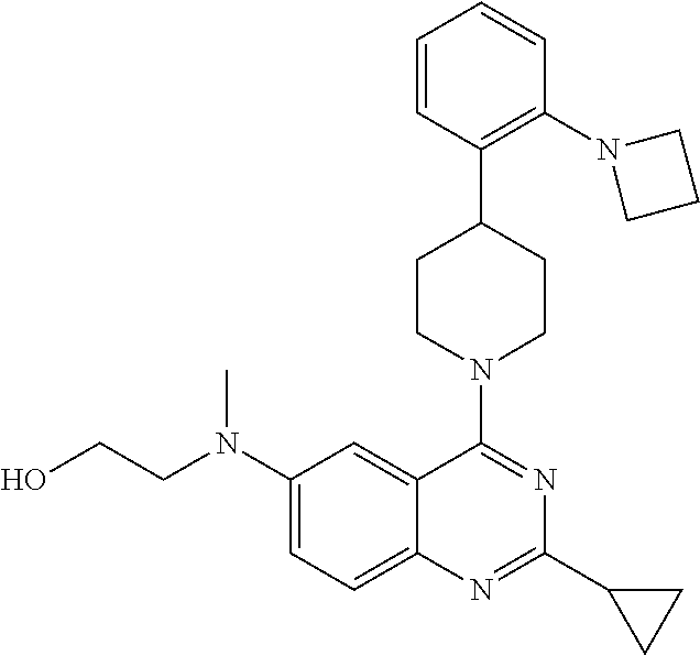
C1(N(CCO)C)=CC=C2C(=C1)C(N1CCC(C3=C(N4CCC4)C=CC=C3)CC1)=NC(C1CC1)=N2
